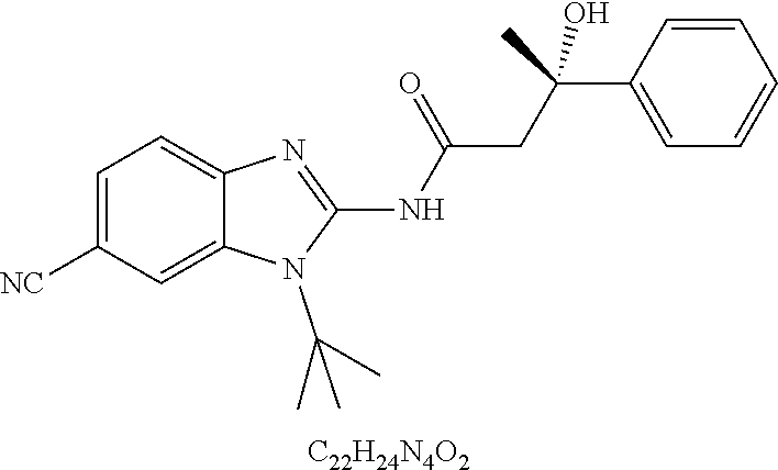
C1=C([NC])C=C2C(=C1)N=C(NC(CC(C1=CC=CC=C1)(C)O)=O)N2C(C)(C)C.[C22H24N4O2]
